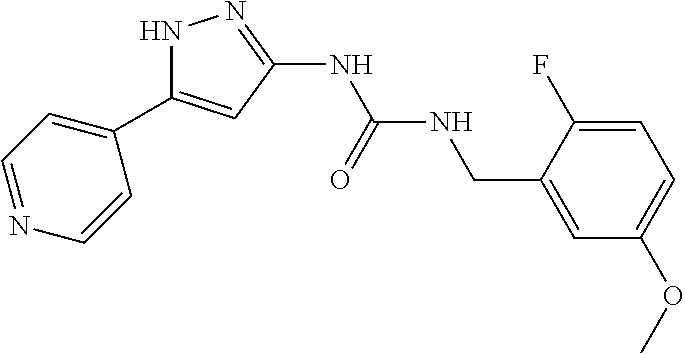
N1C(C2=CC=NC=C2)=CC(NC(NCC2=CC(OC)=CC=C2F)=O)=N1
